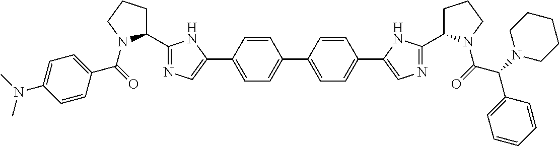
C1=CC(C2=CN=C(C3CCCN3C(C3=CC=C(N(C)C)C=C3)=O)N2)=CC=C1C1=CC=C(C2=CN=C(C3CCCN3C(C(C3=CC=CC=C3)N3CCCCC3)=O)N2)C=C1
